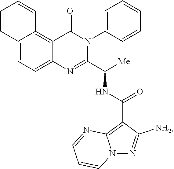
C12=CC=C3C(=C1C=CC=C2)C(=O)N(C1=CC=CC=C1)C(C([Me])NC(C1=C2N(N=C1[NH2])C=CC=N2)=O)=N3
